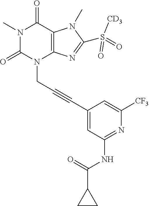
N1(C)C(=O)N(CC#CC2=CC(NC(C3CC3)=O)=NC([CF3])=C2)C2=C(C1=O)N(C)C(S(=O)([CD3])=O)=N2
